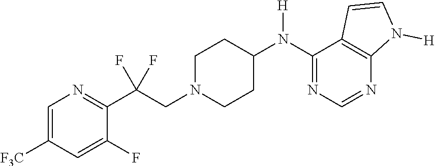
C1=C([F3C])C=C(F)C(C(CN2CCC(N(C3=NC=NC4=C3C=CN4[H])[H])CC2)(F)F)=N1
